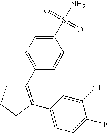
C1C(C2=CC=C(F)C(Cl)=C2)=C(C2=CC=C(S(N)(=O)=O)C=C2)CC1
